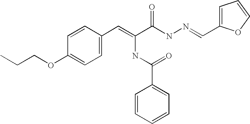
CCCOC1=CC=C(C=C(C(NN=CC2=CC=CO2)=O)NC(=O)C2=CC=CC=C2)C=C1
